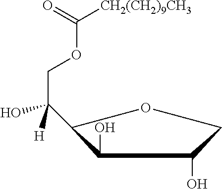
C1(O)C(C(COC([CH2(CH2)9CH3])=O)(O)[H])OCC1O
